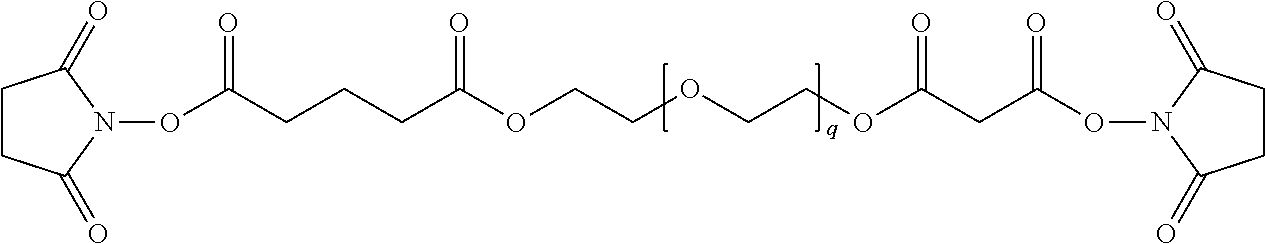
C1CC(=O)N(OC(=O)CCCC(=O)OCCOCCOC(CC(ON2C(=O)CCC2=O)=O)=O)C1=O
